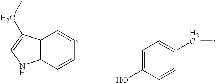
C1=C(O)C=CC(CC)=C1.C12=C(C=CC=C1)NC=C2CC
